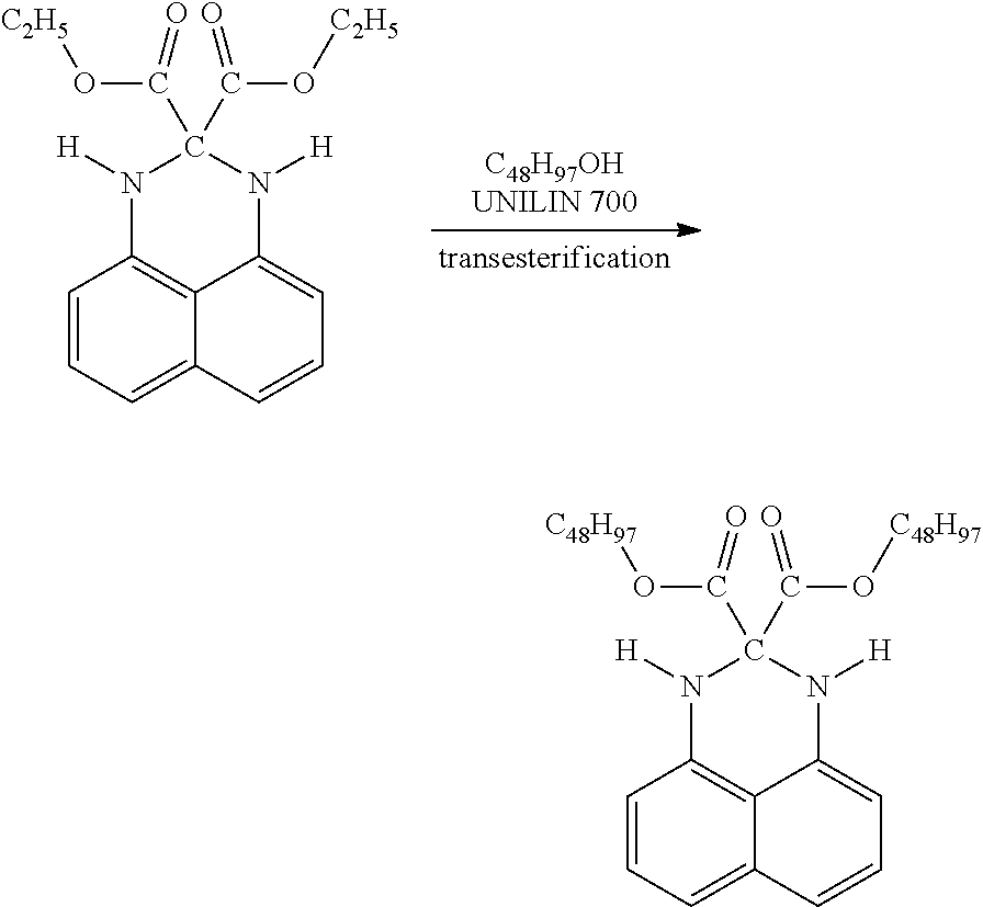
C1=CC=C2C3=C1N([H])C(C(O[C48H97])=O)(C(O[C48H97])=O)N([H])C3=CC=C2.C1=CC=C2C3=C1N([H])C(C(O[C2H5])=O)(C(O[C2H5])=O)N([H])C3=CC=C2
